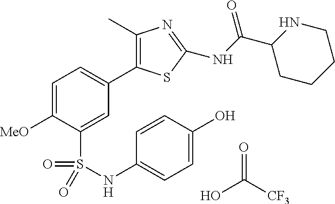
OC([CF3])=O.C1=C([MeO])C(S(NC2=CC=C(O)C=C2)(=O)=O)=CC(C2=C(C)N=C(NC(C3CCCCN3)=O)S2)=C1
